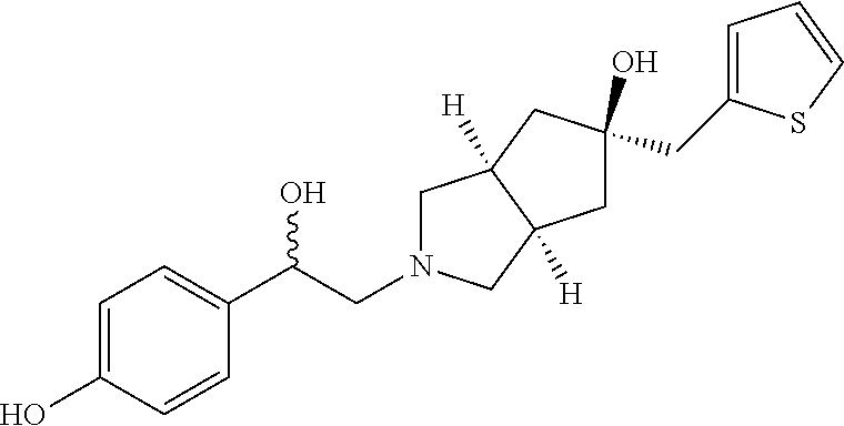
C1N(CC(C2=CC=C(O)C=C2)O)CC2([H])C1([H])CC(O)(CC1=CC=CS1)C2
